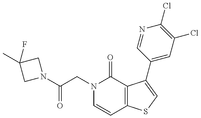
C(CN1C=CC2=C(C1=O)C(C1=CC(Cl)=C(Cl)N=C1)=CS2)(=O)N1CC(C)(F)C1
